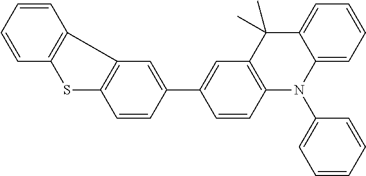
C1=CC=CC2=C1SC1=C2C=C(C2=CC3=C(C=C2)N(C2=CC=CC=C2)C2=CC=CC=C2C3(C)C)C=C1
